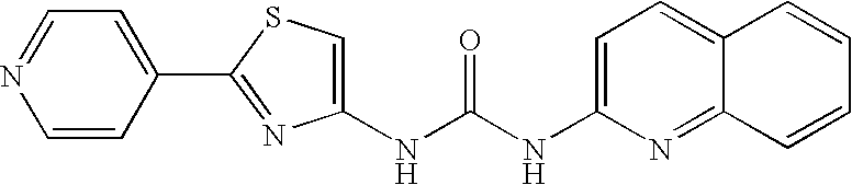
C1=CC(C2=NC(NC(NC3=CC=C4C(=N3)C=CC=C4)=O)=CS2)=CC=N1
